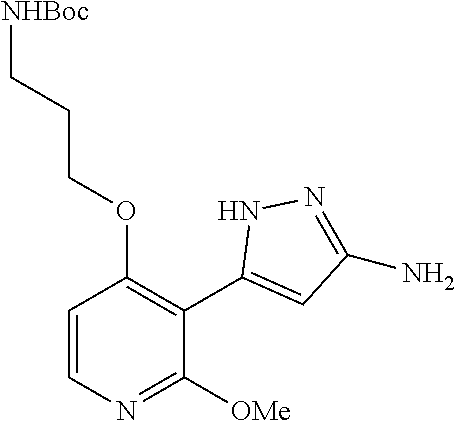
C1=CN=C([OMe])C(C2=CC(N)=NN2)=C1OCCC[NHBoc]
